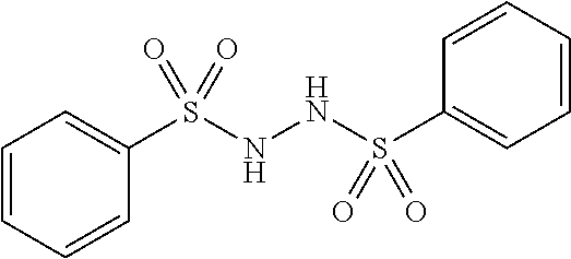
C1=CC=CC(S(NNS(C2=CC=CC=C2)(=O)=O)(=O)=O)=C1
